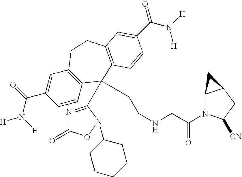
[H]N(C(C1=CC2=C(C=C1)C(C1=NC(=O)ON1C1CCCCC1)(CCNCC(N1C3C(CC1[CN])C3)=O)C1=C(CC2)C=C(C(N([H])[H])=O)C=C1)=O)[H]
